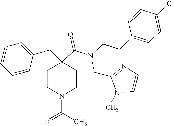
C1=CC=CC(CC2(C(=O)N(CCC3=CC=C(Cl)C=C3)CC3=NC=CN3C)CCN(C(C)=O)CC2)=C1
